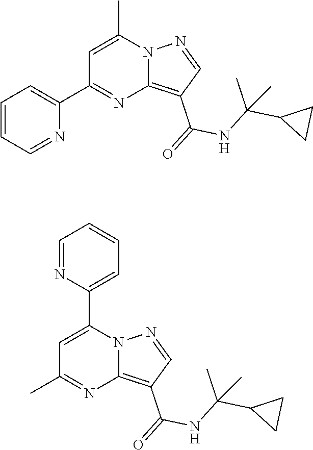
C1=C(C)N2C(=C(C(=O)NC(C3CC3)(C)C)C=N2)N=C1C1=CC=CC=N1.C1=C(C2=CC=CC=N2)N2C(=C(C(=O)NC(C3CC3)(C)C)C=N2)N=C1C
